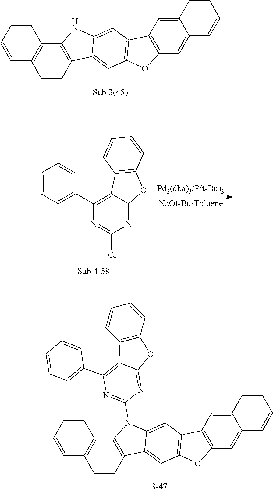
C1=CC=CC2=C1C=CC1=C2NC2=CC3=C(OC4=C3C=C3C=CC=CC3=C4)C=C12.C1=C(C2=C3C4=C(C=CC=C4)OC3=NC(Cl)=N2)C=CC=C1.C12=C(C3=CC4=C(C=C3N1C1=NC(C3=CC=CC=C3)=C3C5=C(C=CC=C5)OC3=N1)C1=C(C=C3C(=C1)C=CC=C3)O4)C=CC1=C2C=CC=C1
